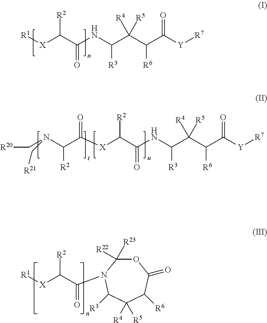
[R1][X]C(C(NC(C(C(C([Y][R7])=O)[R6])([R5])[R4])[R3])=O)[R2].C([X]C(C(NC(C(C(C([Y][R7])=O)[R6])([R5])[R4])[R3])=O)[R2])(C(N(C[R20])C[R21])[R2])=O.O1C([R23])([R22])N(C(C([X][R1])[R2])=O)C([R3])C([R4])([R5])C([R6])C1=O
